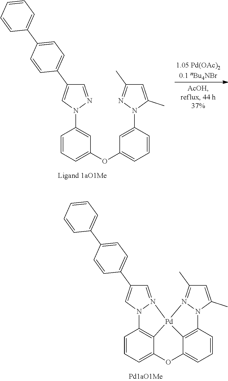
C1=N2N(C=C1C1=CC=C(C3=CC=CC=C3)C=C1)C1=C3C(=CC=C1)OC1=CC=CC4=C1[Pd]23N1=C(C)C=C(C)N14.C1=NN(C2=CC(OC3=CC=CC(N4C(C)=CC(C)=N4)=C3)=CC=C2)C=C1C1=CC=C(C2=CC=CC=C2)C=C1
